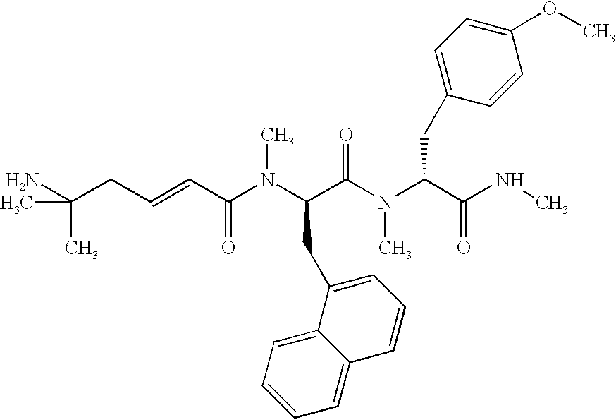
C(CC=CC(N(C(C(N(C(C(NC)=O)CC1=CC=C(OC)C=C1)C)=O)CC1=CC=CC2=CC=CC=C12)C)=O)(N)(C)C
